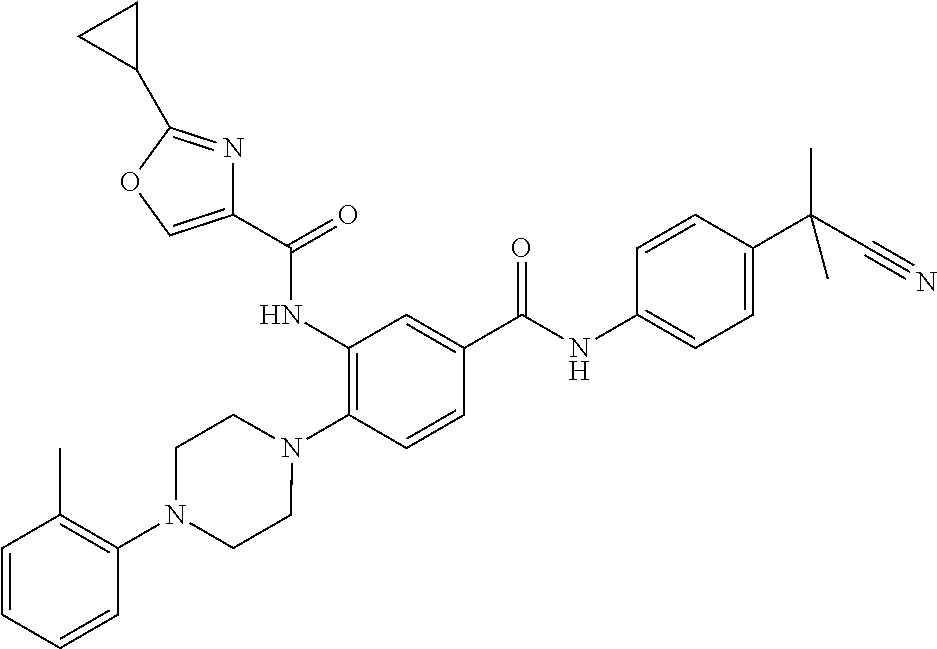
C1(NC(=O)C2=COC(C3CC3)=N2)=C(N2CCN(C3=C(C)C=CC=C3)CC2)C=CC(C(=O)NC2=CC=C(C(C#N)(C)C)C=C2)=C1
